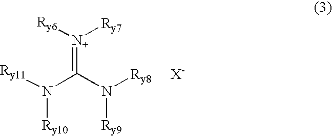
N([Ry10])(C(N([Ry9])[Ry8])=[N+]([Ry6])[Ry7])[Ry11].[X-]
